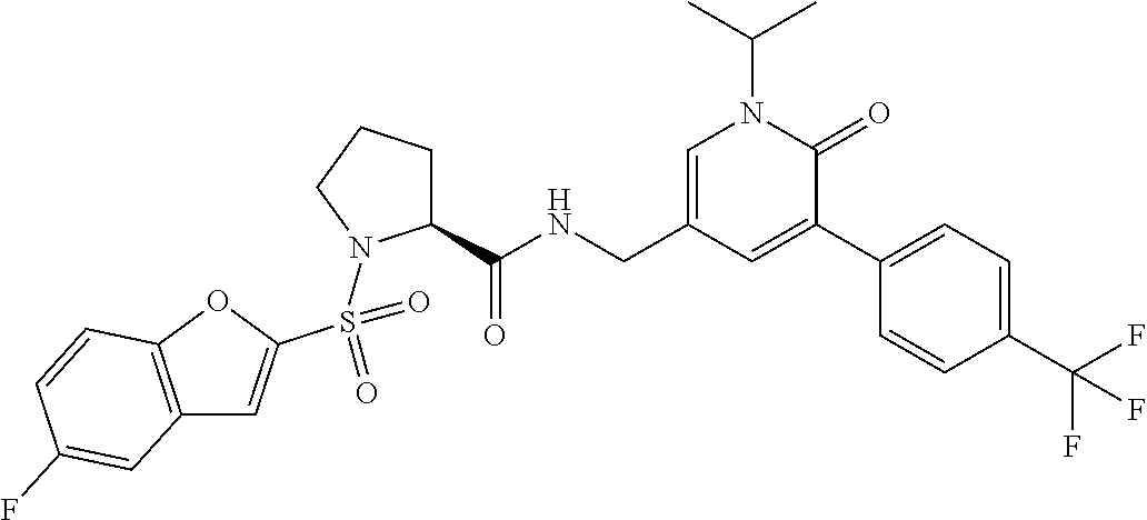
C12=C(OC(S(=O)(=O)N3C(C(NCC4=CN(C(C)C)C(=O)C(C5=CC=C(C(F)(F)F)C=C5)=C4)=O)CCC3)=C1)C=CC(F)=C2
